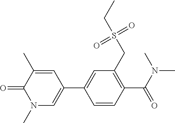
C1(C)=CC(C2=CC(CS(CC)(=O)=O)=C(C(=O)N(C)C)C=C2)=CN(C)C1=O
